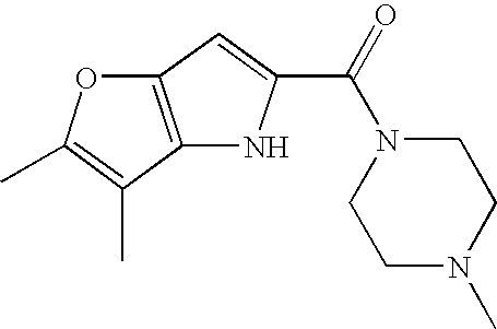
C12=C(C(C)=C(C)O1)NC(C(=O)N1CCN(C)CC1)=C2
